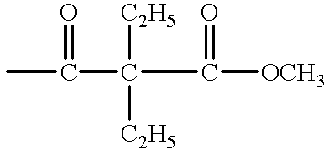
CC(C([C2H5])([C2H5])C([OCH3])=O)=O
